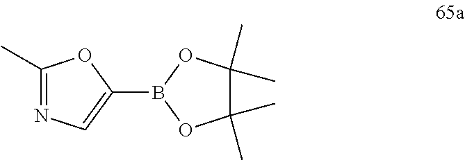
C1(C)=NC=C(B2OC(C)(C)C(C)(C)O2)O1
